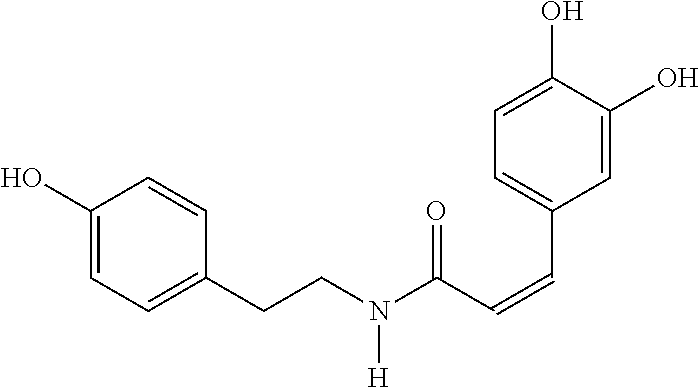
C(C1=CC=C(O)C=C1)CN(C(C=CC1=CC=C(O)C(O)=C1)=O)[H]
